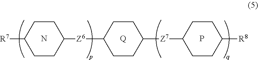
N.[Q].C1([Z6]C2CCC([Z7]C3CCC([R8])CC3)CC2)CCC([R7])CC1.P
